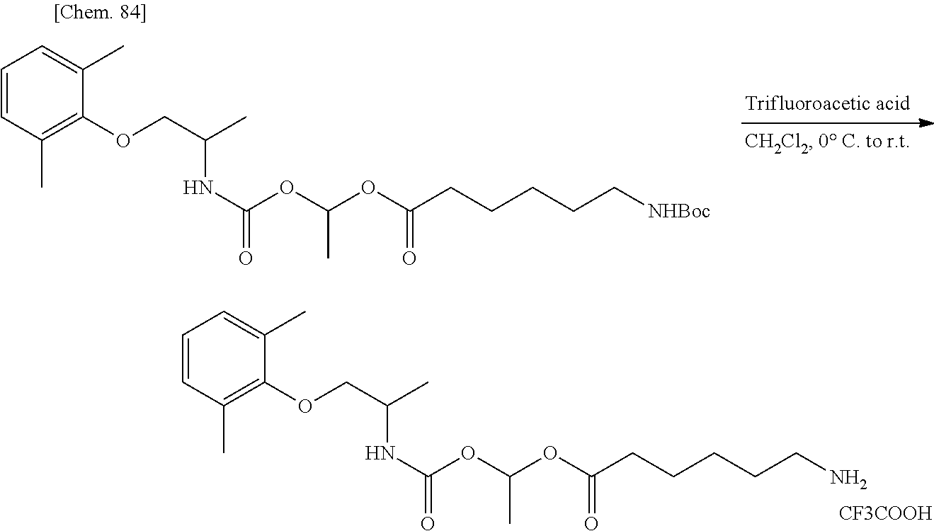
C1=CC(C)=C(OCC(C)NC(OC(OC(CCCCC[NHBoc])=O)C)=O)C(C)=C1.C1=CC(C)=C(OCC(C)NC(OC(OC(CCCCCN)=O)C)=O)C(C)=C1.[CF3COOH]
